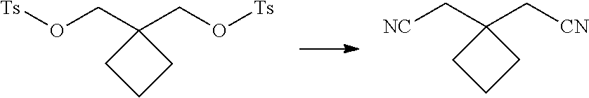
[Ts]OCC1(CO[Ts])CCC1.[NC]CC1(C[CN])CCC1
